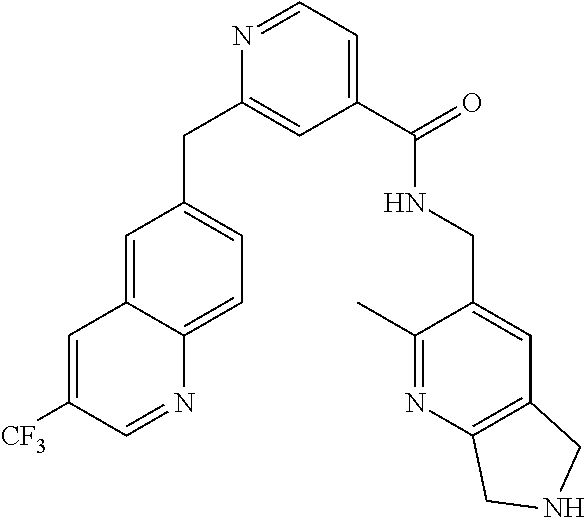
C1=C([CF3])C=NC2=CC=C(CC3=CC(C(NCC4=CC5=C(N=C4C)CNC5)=O)=CC=N3)C=C12
